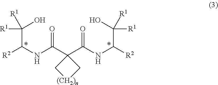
C1(C(NC([R2])C([R1])(O)[R1])=O)(C(NC([R2])C([R1])([R1])O)=O)C[(CH2)n]C1
